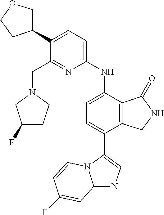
C12=NC=C(C3=CC=C(NC4=CC=C(C5COCC5)C(CN5CCC(F)C5)=N4)C4=C3CNC4=O)N1C=CC(F)=C2
